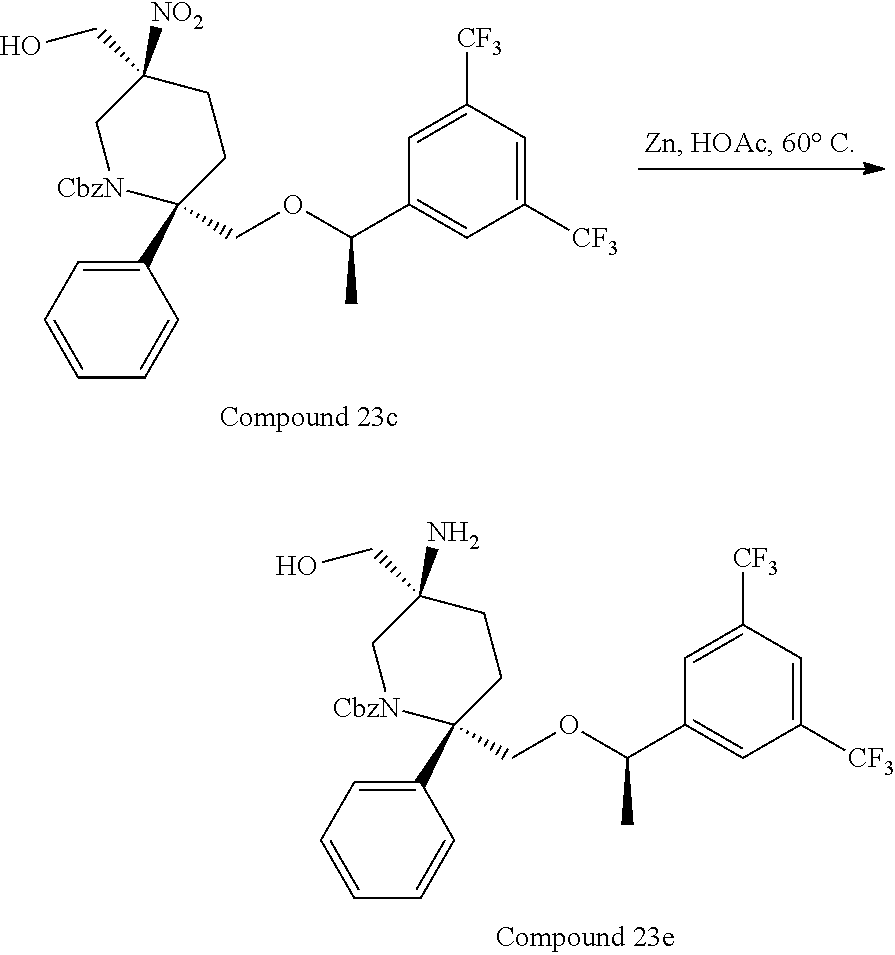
C1(C2(COC(C3=CC([CF3])=CC([CF3])=C3)C)CCC([NO2])(CO)C[CbzN]2)=CC=CC=C1.C1(C2(COC(C3=CC([CF3])=CC([CF3])=C3)C)CCC(N)(CO)C[CbzN]2)=CC=CC=C1
